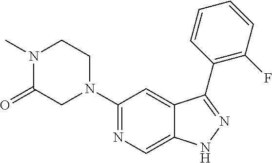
C1(N2CC(=O)N(C)CC2)=NC=C2C(=C1)C(C1=C(F)C=CC=C1)=NN2
